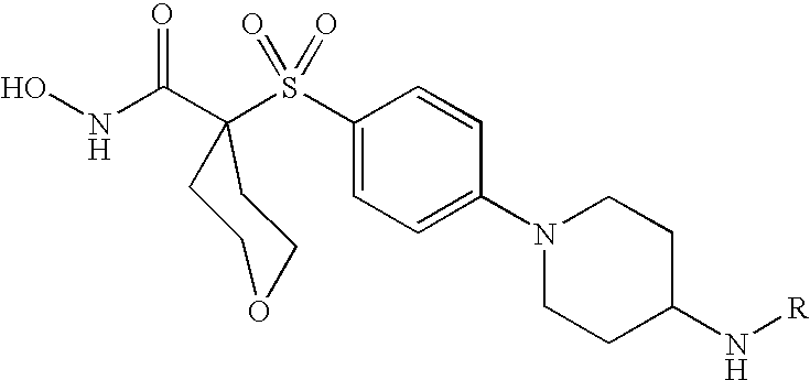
C1(S(C2(C(NO)=O)CCOCC2)(=O)=O)=CC=C(N2CCC(N[R])CC2)C=C1
